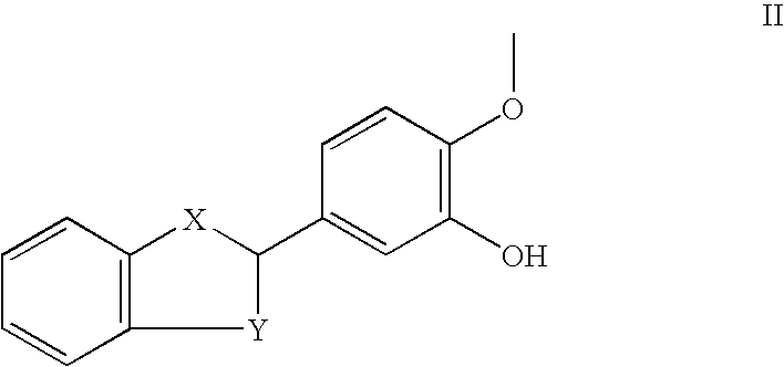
C12=C(C=CC=C1)[X]C(C1=CC(O)=C(OC)C=C1)[Y]2
